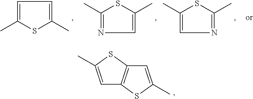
CC1=CC=C(C)S1.CC1=NC=C(C)S1.CC1=CN=C(C)S1.C1=C(C)SC2=C1SC(C)=C2
